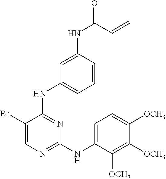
C1(Br)=CN=C(NC2=CC=C([OCH3])C([OCH3])=C2[OCH3])N=C1NC1=CC=CC(NC(=O)C=C)=C1
